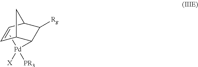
C[Pd](C1C2C=CC(C1[Rg])C2)([X])[PR3]
